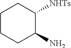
C1CCC(N)C([NHTs])C1
